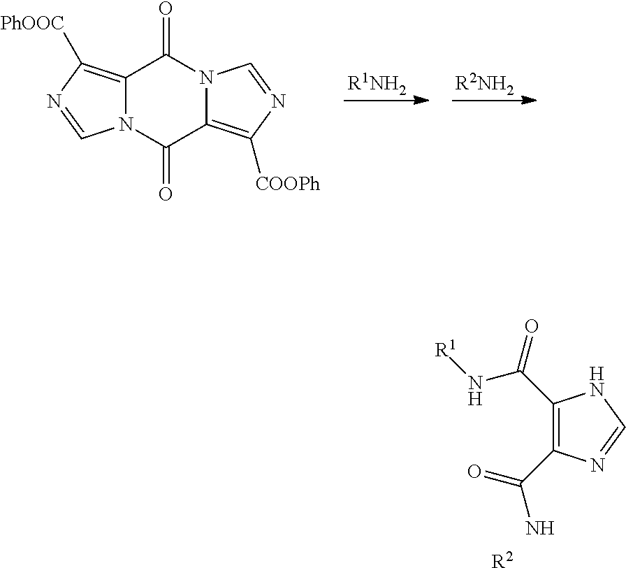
C1(C(N[R1])=O)=C(C(N)=O)N=CN1.[R2].[R1NH2].[R2NH2].C12=C([PhOOC])N=CN1C(=O)C1=C([COOPh])N=CN1C2=O
